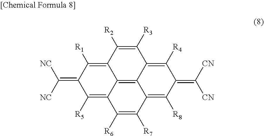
C12=C([R1])C(=C([NC])[NC])C([R5])=C3C1=C1C(=C([R4])C(=C([CN])[CN])C([R8])=C1C([R7])=C3[R6])C([R3])=C2[R2]
